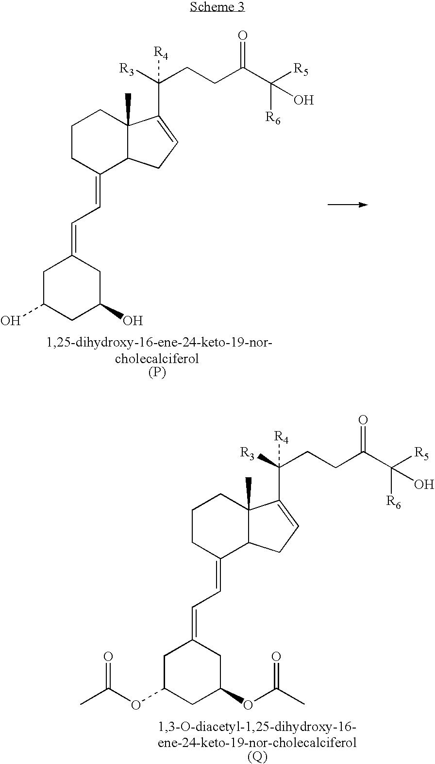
C1CC(=CC=C2CC(O)CC(O)C2)C2C(C)(C1)C(C([R3])(CCC(C([R5])(O)[R6])=O)[R4])=CC2.[(P)].C1CC(=CC=C2CC(OC(C)=O)CC(OC(C)=O)C2)C2C(C)(C1)C(C([R3])(CCC(C([R5])(O)[R6])=O)[R4])=CC2
